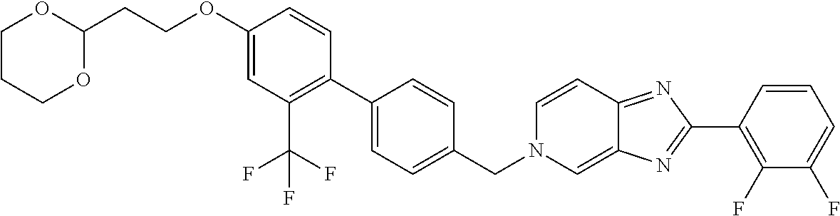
C1(OCCC2OCCCO2)=CC(C(F)(F)F)=C(C2=CC=C(CN3C=C4C(=NC(C5=C(F)C(F)=CC=C5)=N4)C=C3)C=C2)C=C1
